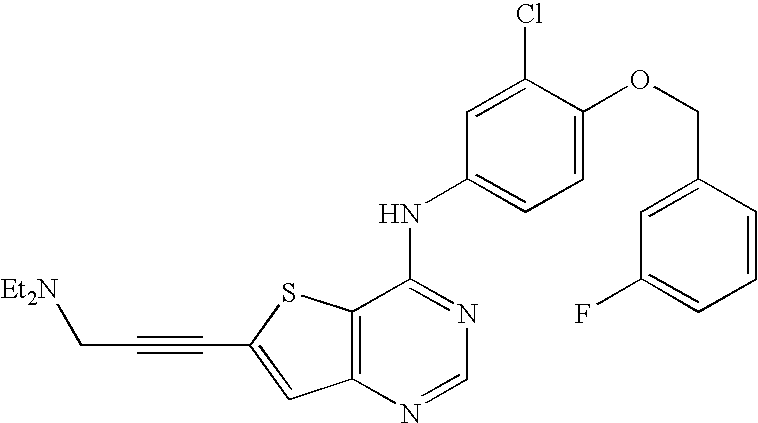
C12=C(SC(C#CC[Et2N])=C1)C(NC1=CC=C(OCC3=CC(F)=CC=C3)C(Cl)=C1)=NC=N2
